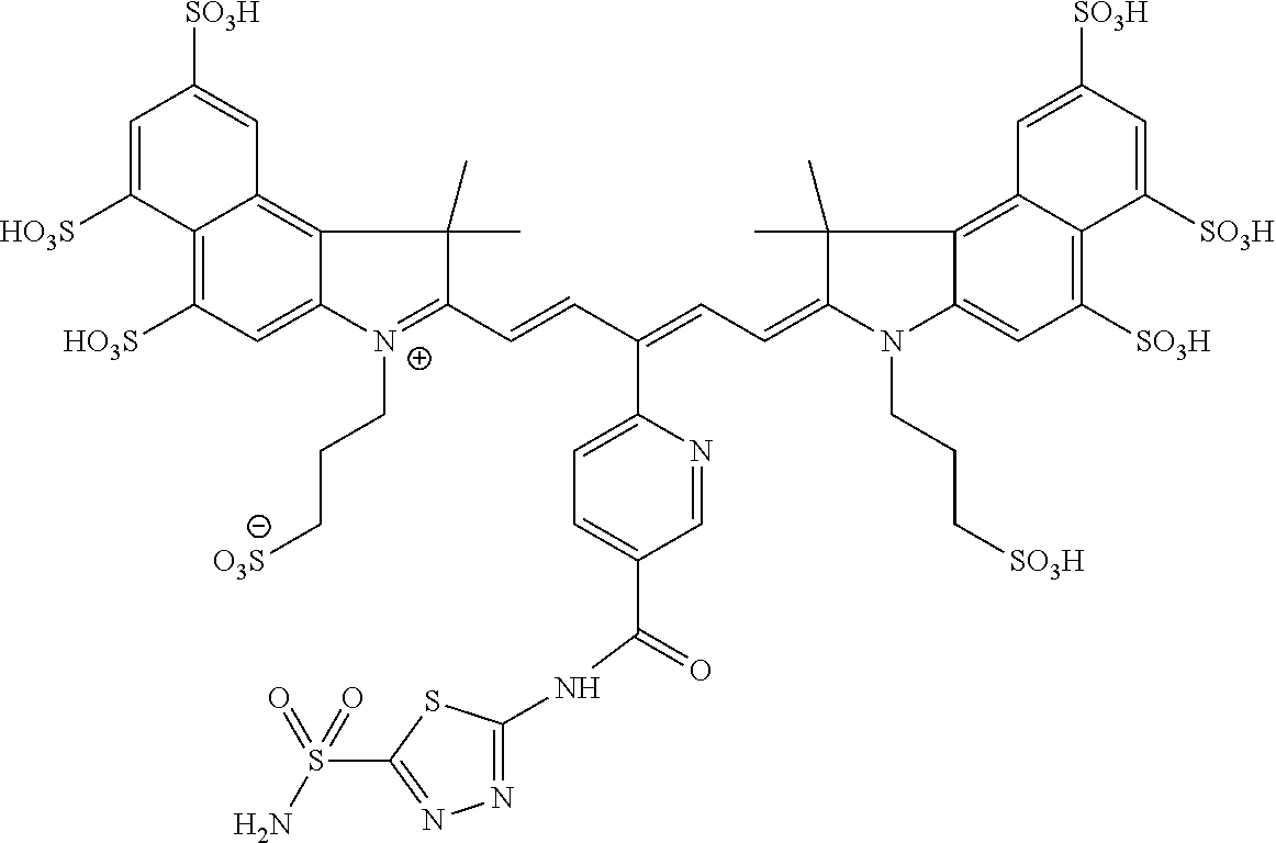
C12=C([HO3S])C=C3C(=C1C=C([SO3H])C=C2[HO3S])C(C)(C)C(C=CC(=CC=C1N(CCC[SO3H])C2=CC([SO3H])=C4C(=C2C1(C)C)C=C([SO3H])C=C4[SO3H])C1=CC=C(C(=O)NC2=NN=C(S(=O)(N)=O)S2)C=N1)=[N+]3CCC[O3S]
